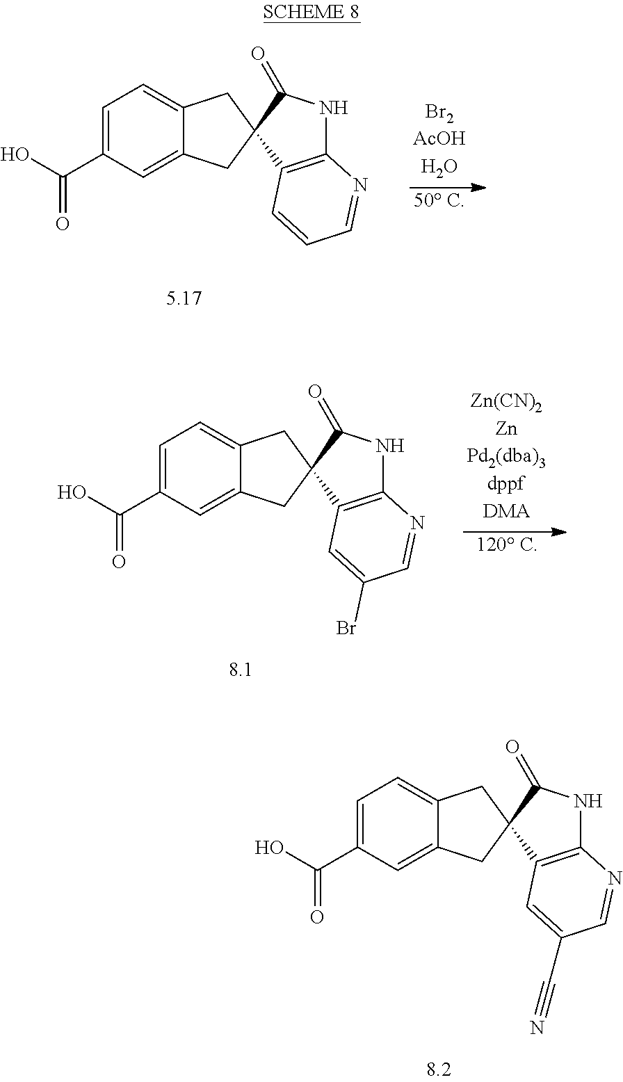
[50 C].C1=C(C(=O)O)C=C2C(=C1)CC1(C2)C(=O)NC2=C1C=CC=N2.[120 C].C1=C(C(=O)O)C=C2C(=C1)CC1(C2)C(=O)NC2=C1C=C(Br)C=N2.C1=C(C(=O)O)C=C2C(=C1)CC1(C2)C(=O)NC2=C1C=C(C#N)C=N2
